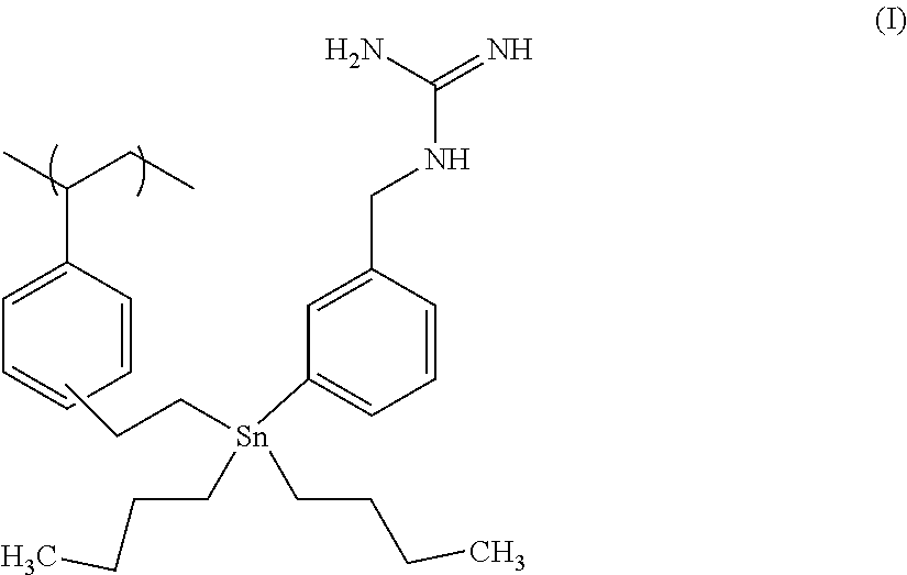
C1=C(C(CC)C)C=CC=C1.CCC[Sn](C1=CC=CC(CNC(N)=N)=C1)(CCCC)CCCC
